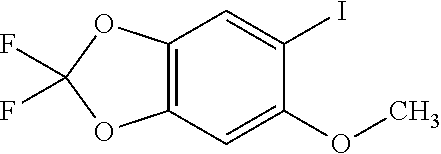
C12=C(C=C(OC)C(I)=C1)OC(F)(F)O2
